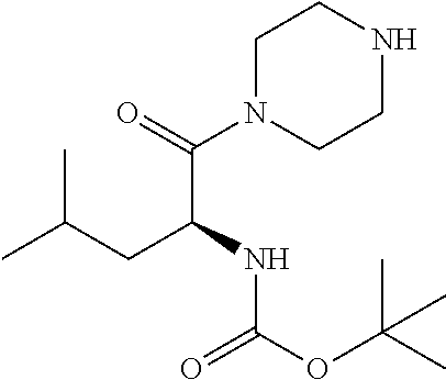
N1CCN(C(=O)C(NC(OC(C)(C)C)=O)CC(C)C)CC1
